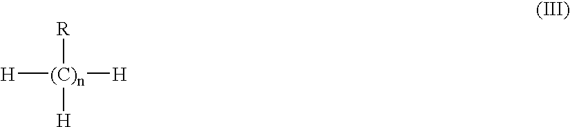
[(C)n]([H])([H])([R])[H]
